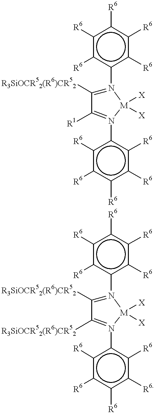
c1([R6])c([R6])c(N2=C([R3SiOCR52(R6)CR52])C([R1])=N(c3c([R6])c([R6])c([R6])c([R6])c3[R6])[M]2([X])[X])c([R6])c([R6])c1[R6].c1([R6])c([R6])c(N2=C([R3SiOCR52(R6)CR52])C([R3SiOCR52(R6)CR52])=N(c3c([R6])c([R6])c([R6])c([R6])c3[R6])[M]2([X])[X])c([R6])c([R6])c1[R6]
